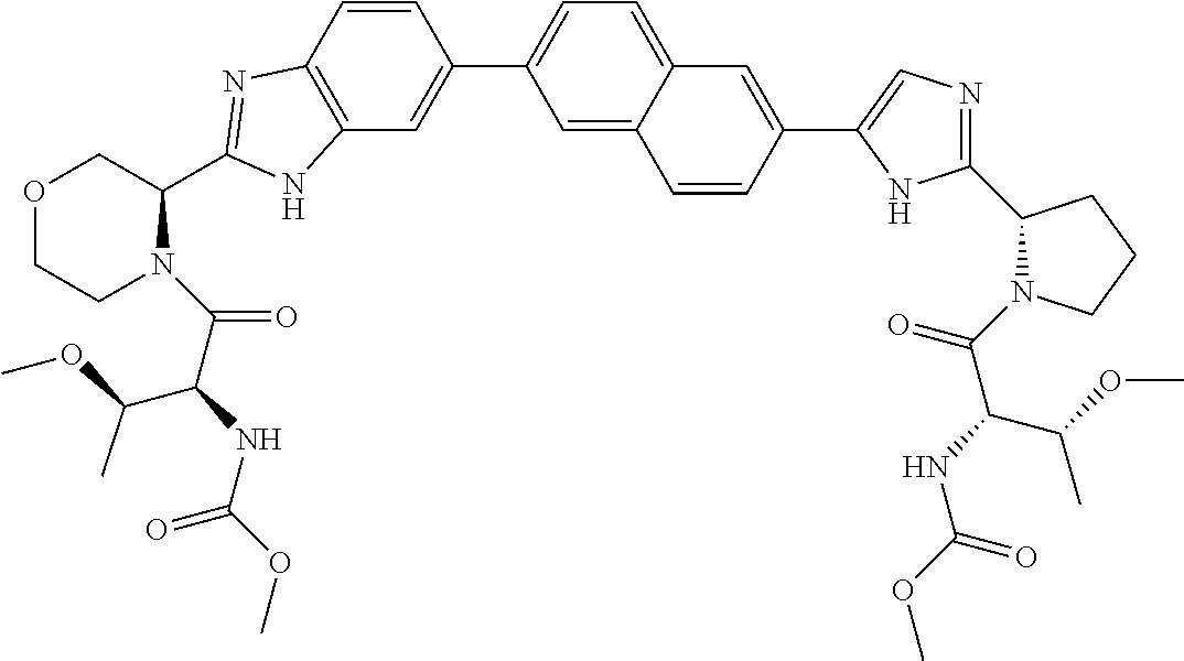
C12=C(C=CC(C3=CC=C4C(=C3)C=CC(C3=CN=C(C5N(C(C(NC(OC)=O)C(OC)C)=O)CCC5)N3)=C4)=C1)N=C(C1COCCN1C(C(NC(OC)=O)C(C)OC)=O)N2
